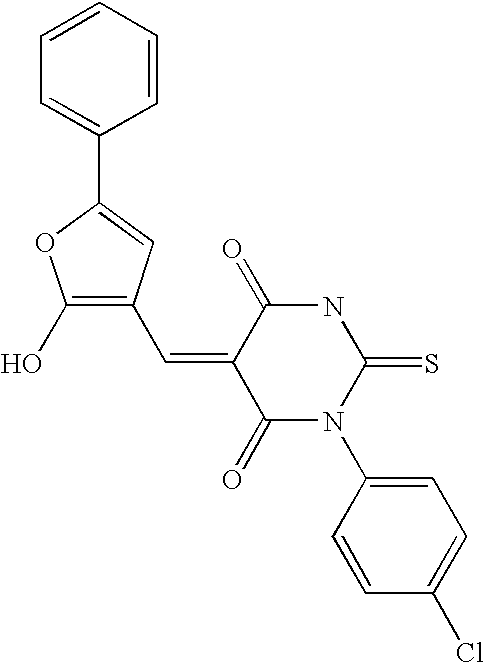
C1(O)=C(C=C2C(=O)N(C3=CC=C(Cl)C=C3)C(=S)NC2=O)C=C(C2=CC=CC=C2)O1
